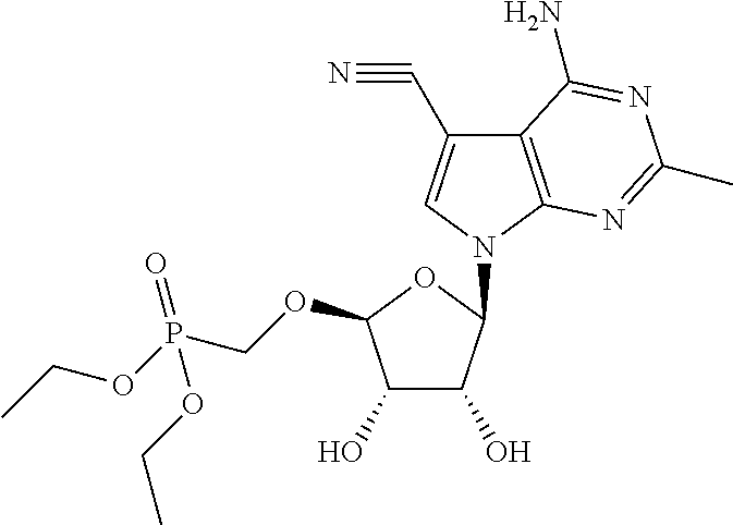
C12=C(N(C3C(O)C(O)C(OCP(OCC)(=O)OCC)O3)C=C1C#N)N=C(C)N=C2N
